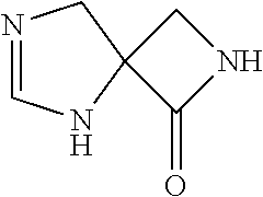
N1=CNC2(C1)C(=O)NC2
